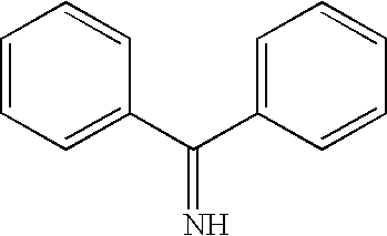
C1=CC=C(C(C2=CC=CC=C2)=N)C=C1
